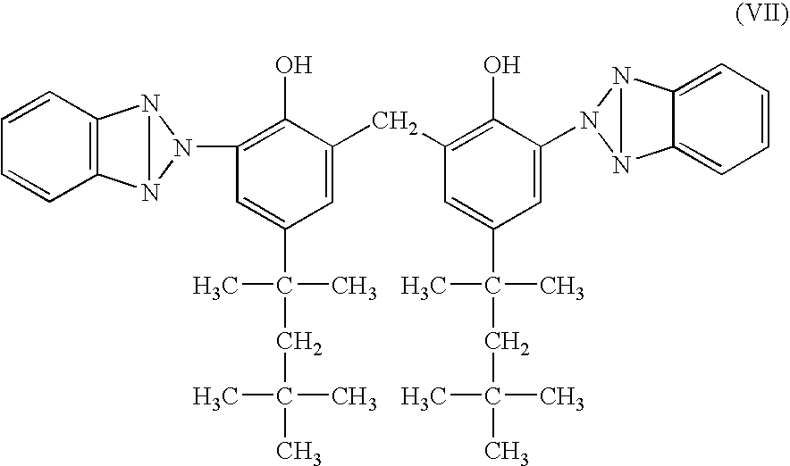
C1=CC=CC2=C1N1N2N1C1=C(O)C(CC2=C(O)C(N3N4C5=CC=CC=C5N43)=CC(C(C)(C)CC(C)(C)C)=C2)=CC(C(C)(C)CC(C)(C)C)=C1
